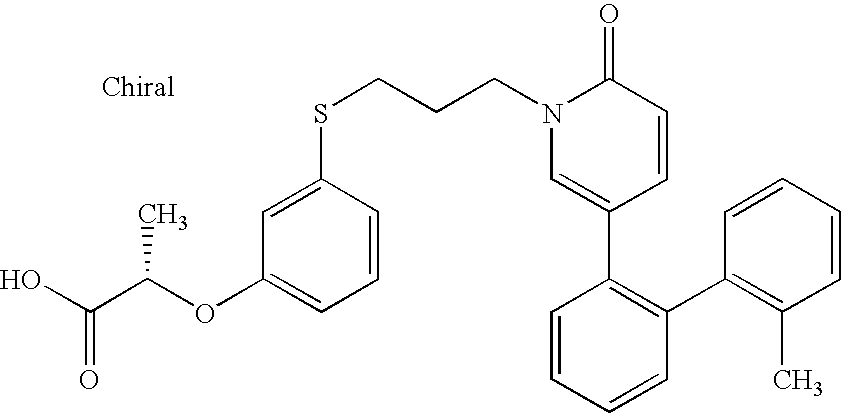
C(CN1C=C(C2=C(C3=C(C)C=CC=C3)C=CC=C2)C=CC1=O)CSC1=CC(OC(C(O)=O)C)=CC=C1
